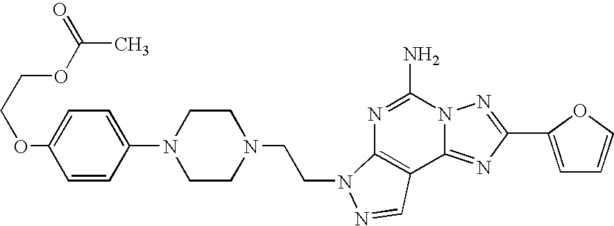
C1=C(OCCOC(C)=O)C=CC(N2CCN(CCN3C4=C(C5=NC(C6=CC=CO6)=NN5C(N)=N4)C=N3)CC2)=C1
